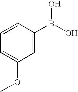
C1=CC=C(OC)C=C1B(O)O
